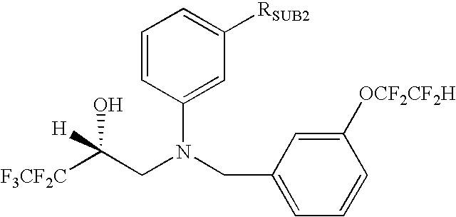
[F3CF2C]C(CN(C1=CC([RSUB2])=CC=C1)CC1=CC=CC([OCF2CF2H])=C1)(O)[H]
